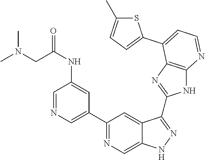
C1(C2=NC=C3C(=C2)C(C2=NC4=C(N2)N=CC=C4C2=CC=C(C)S2)=NN3)=CN=CC(NC(CN(C)C)=O)=C1
